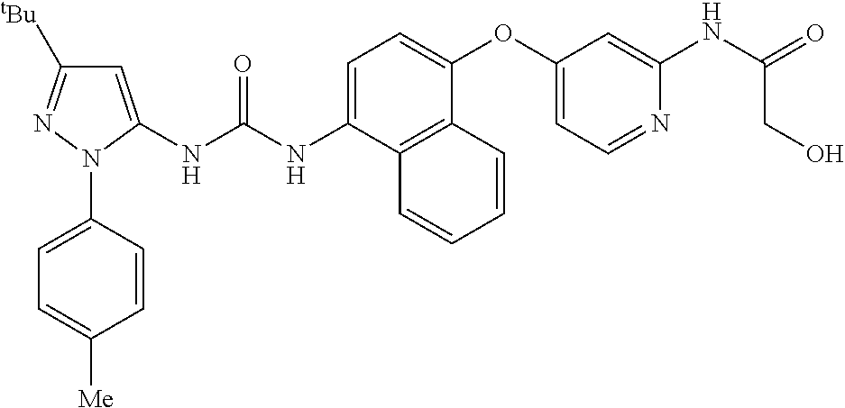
C1=C(NC(NC2=CC([tBu])=NN2C2=CC=C([Me])C=C2)=O)C2=C(C(OC3=CC=NC(NC(=O)CO)=C3)=C1)C=CC=C2
